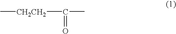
C[CH2CH2]C(C)=O
